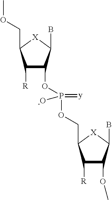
C1([R])C(OP([-O])(OCC2C([R])C(OC)C(B)[X]2)=[y])C(B)[X]C1COC
